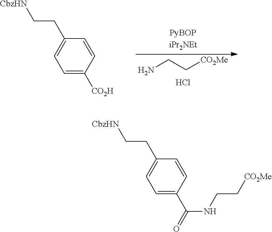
C1=C(C(=O)NCC[CO2Me])C=CC(CC[CbzHN])=C1.C1=C([CO2H])C=CC(CC[CbzHN])=C1.C(N)C[CO2Me].Cl
